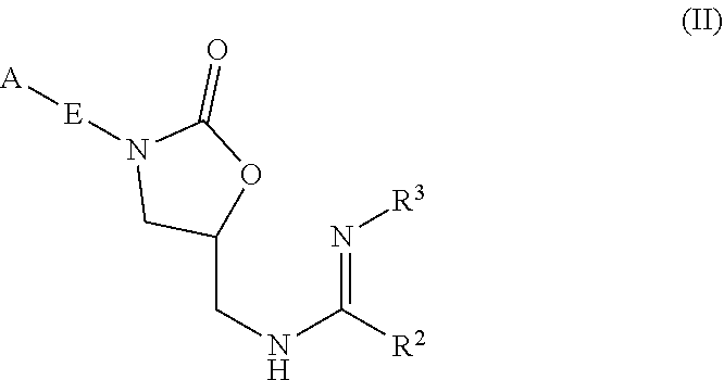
C(NC([R2])=N[R3])C1OC(=O)N([E][A])C1
